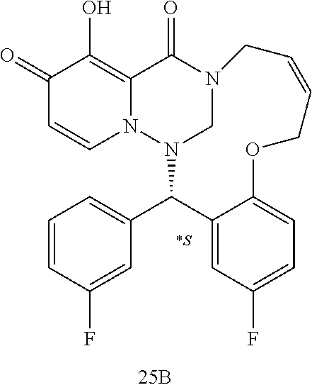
N12CN(C(C3=CC=CC(F)=C3)C3=CC(F)=CC=C3OCC=CC1)N1C=CC(=O)C(O)=C1C2=O
